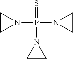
S=P(N1CC1)(N1CC1)N1CC1
